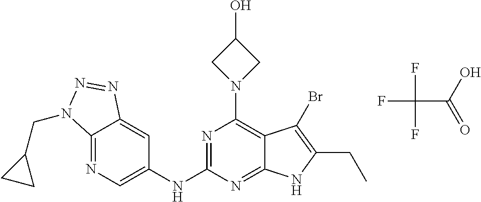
FC(C(=O)O)(F)F.N1=C2C(=CC(NC3=NC(N4CC(O)C4)=C4C(=N3)NC(CC)=C4Br)=C1)N=NN2CC1CC1
